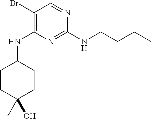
N1=C(NCCCC)N=CC(Br)=C1NC1CCC(C)(O)CC1
